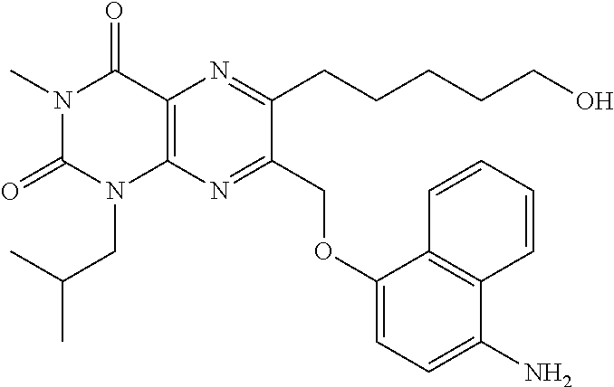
N1(C)C(=O)N(CC(C)C)C2=C(C1=O)N=C(CCCCCO)C(COC1=CC=C(N)C3=C1C=CC=C3)=N2
